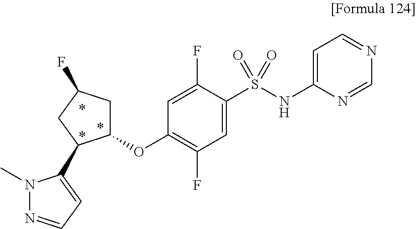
C1(S(NC2=CC=NC=N2)(=O)=O)=CC(F)=C(OC2CC(F)CC2C2=CC=NN2C)C=C1F
